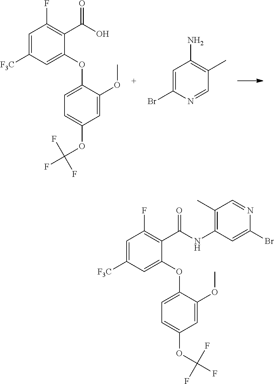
C1=C([F3C])C=C(OC2=CC=C(OC(F)(F)F)C=C2OC)C(C(O)=O)=C1F.C1=C(Br)N=CC(C)=C1N.C1=C([F3C])C=C(OC2=CC=C(OC(F)(F)F)C=C2OC)C(C(NC2=C(C)C=NC(Br)=C2)=O)=C1F
